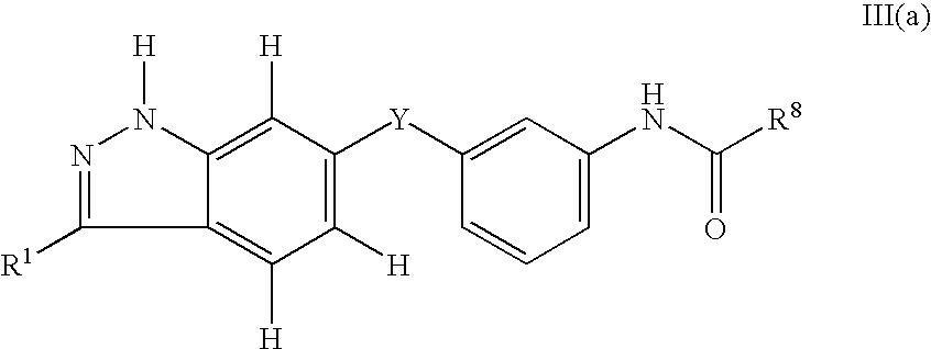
C1([H])=C([Y]C2=CC(NC([R8])=O)=CC=C2)C([H])=C2C(=C1[H])C([R1])=NN2[H]
